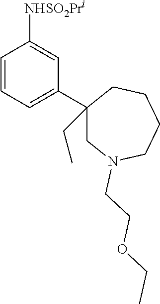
C1=CC=C(C2(CC)CN(CCOCC)CCCC2)C=C1[NHSO2Pri]
